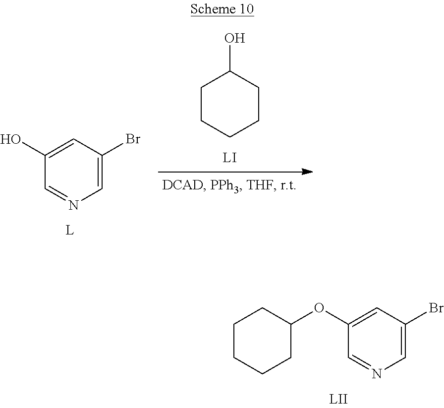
C1=NC=C(Br)C=C1OC1CCCCC1.C1CCCCC1O.C1=NC=C(Br)C=C1O
